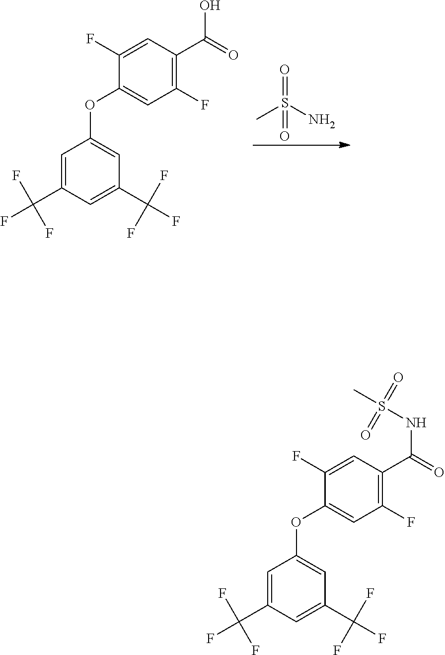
O=S(=O)(N)C.C1=C(C(F)(F)F)C=C(C(F)(F)F)C=C1OC1=CC(F)=C(C(=O)O)C=C1F.C1=C(C(F)(F)F)C=C(C(F)(F)F)C=C1OC1=CC(F)=C(C(=O)NS(C)(=O)=O)C=C1F
